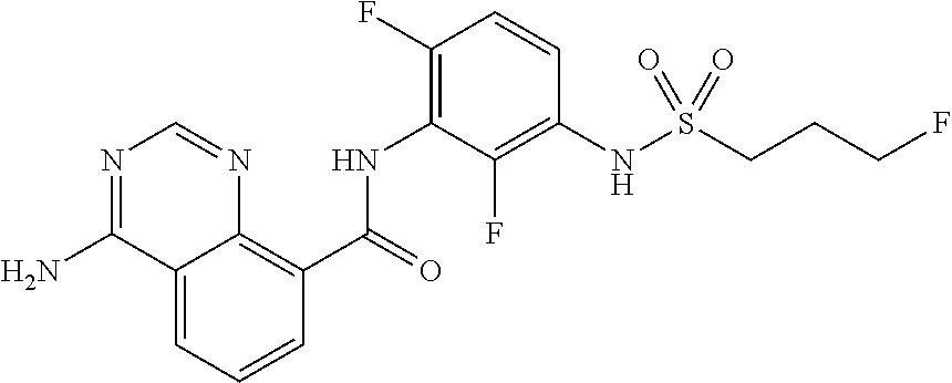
C1=CC=C2C(=C1C(NC1=C(F)C=CC(NS(CCCF)(=O)=O)=C1F)=O)N=CN=C2N
